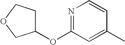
N1=C(OC2CCOC2)C=C(C)C=C1
